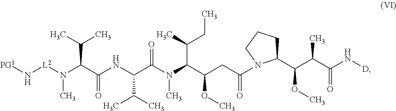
N(C)(C(C(NC(C(N(C)C(C(CC(=O)N1C(C(C(C(N[D])=O)C)OC)CCC1)OC)C(CC)C)=O)C(C)C)=O)C(C)C)[L2]N[PG1]
